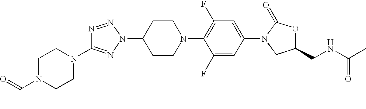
N1=NN(C2CCN(C3=C(F)C=C(N4CC(CNC(C)=O)OC4=O)C=C3F)CC2)N=C1N1CCN(C(=O)C)CC1
